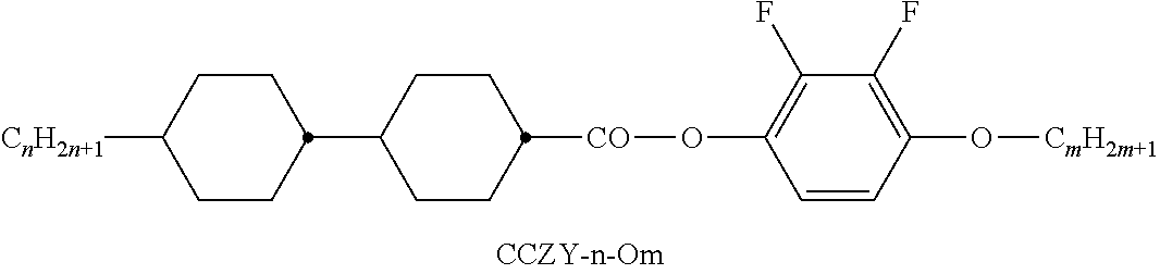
C1(F)=C(O[CmH2m+1])C=CC(O[CO]C2CCC(C3CCC([CnH2n+1])CC3)CC2)=C1F
